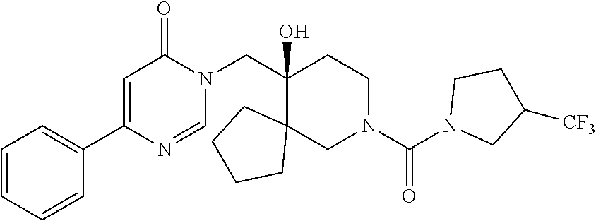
C1(C2=CC(=O)N(CC3(O)C4(CN(C(N5CC([CF3])CC5)=O)CC3)CCCC4)C=N2)=CC=CC=C1
